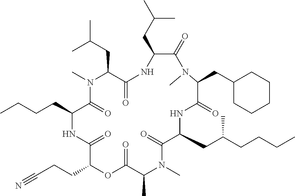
C1(CC(C)C)C(=O)N(C)C(CC2CCCCC2)C(=O)NC(CC(CCCC)C)C(=O)N(C)C(C)C(=O)OC(CCC#N)C(=O)NC(CCCC)C(=O)N(C)C(CC(C)C)C(=O)N1
